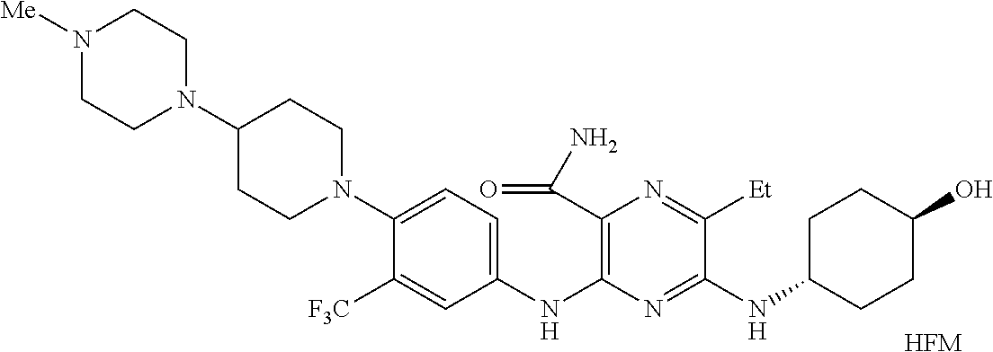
[HFM].C1(N2CCN([Me])CC2)CCN(C2=CC=C(NC3=C(C(=O)N)N=C([Et])C(NC4CCC(O)CC4)=N3)C=C2[F3C])CC1
